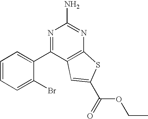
C1=CC=C(Br)C(C2=NC(N)=NC3=C2C=C(C(=O)OCC)S3)=C1
